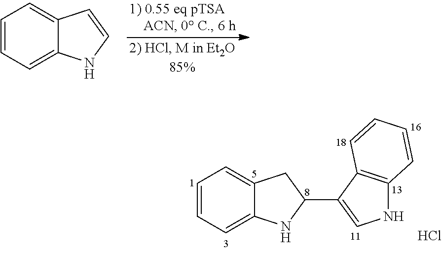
C1=CC=C2C(=C1)CC(C1=CNC3=C1C=CC=C3)N2.Cl.C1=CC=C2C(=C1)C=CN2
